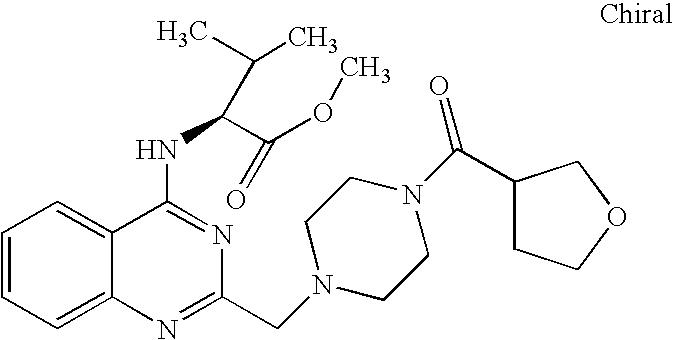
C1=CC=C2C(=C1)C(NC(C(OC)=O)C(C)C)=NC(CN1CCN(C(=O)C3CCOC3)CC1)=N2
